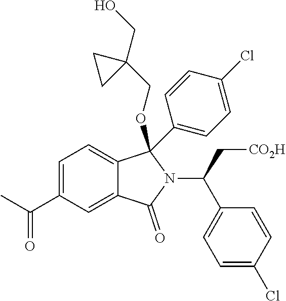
C1=C(C(C)=O)C=C2C(=C1)C(OCC1(CO)CC1)(C1=CC=C(Cl)C=C1)N(C(C1=CC=C(Cl)C=C1)C[CO2H])C2=O
